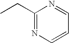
CCC1=NC=CC=N1
